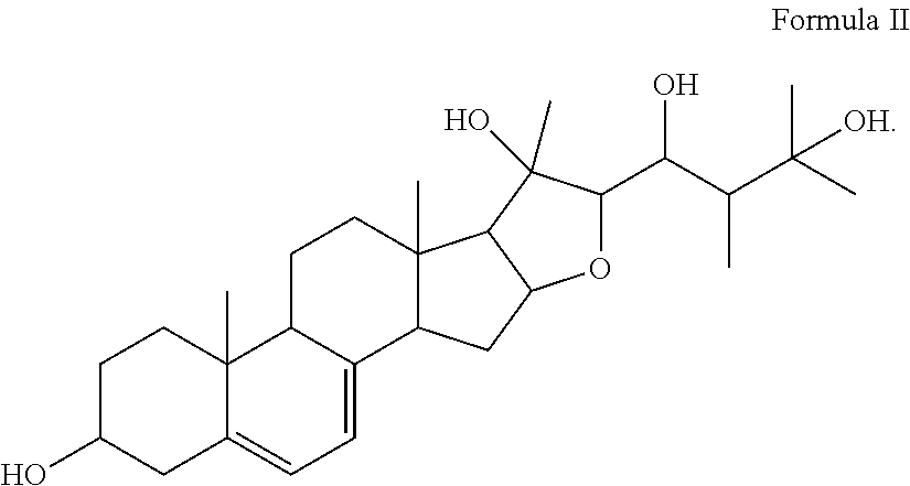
C1C(O)CC2=CC=C3C(C2(C)C1)CCC1(C)C3CC2C1C(O)(C)C(C(C(C(C)(C)[OH])C)O)O2
